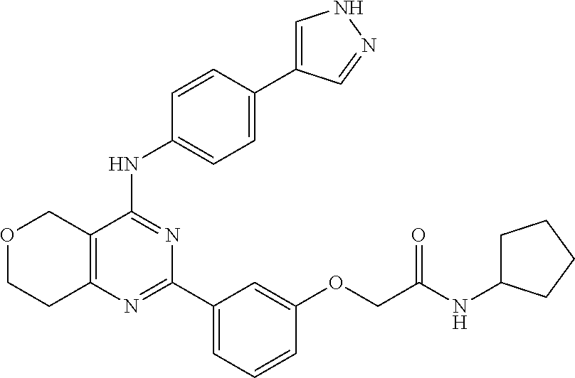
C12=C(C(NC3=CC=C(C4=CNN=C4)C=C3)=NC(C3=CC=CC(OCC(NC4CCCC4)=O)=C3)=N1)COCC2
